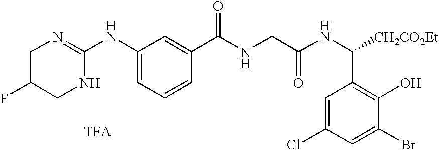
C1(NC2=NCC(F)CN2)=CC=CC(C(=O)NCC(NC(C2=C(O)C(Br)=CC(Cl)=C2)[CH2CO2Et])=O)=C1
